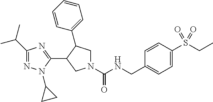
N1(C(NCC2=CC=C(S(CC)(=O)=O)C=C2)=O)CC(C2=CC=CC=C2)C(C2=NC(C(C)C)=NN2C2CC2)C1
